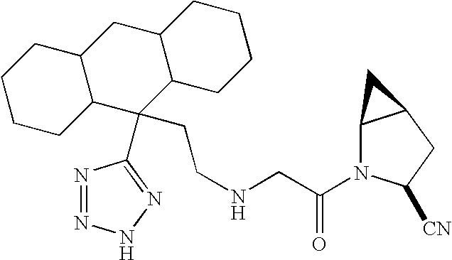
C(NCC(=O)N1C2C(CC1[CN])C2)CC1(C2=NNN=N2)C2C(CC3C1CCCC3)CCCC2
